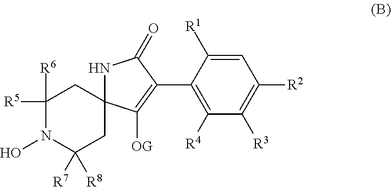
C1([R5])([R6])N(O)C([R7])([R8])CC2(C1)NC(=O)C(C1=C([R4])C([R3])=C([R2])C=C1[R1])=C2[OG]
